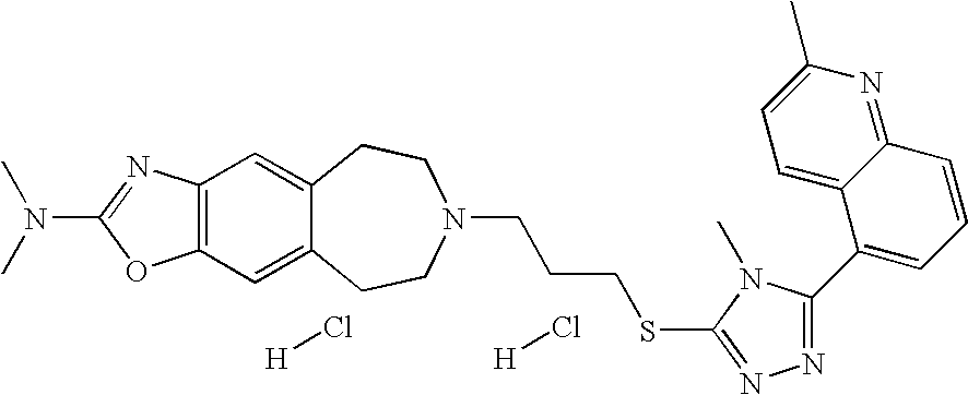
CN(C)C1=NC2=C(O1)C=C1C(=C2)CCN(CCCSC2=NN=C(C3=CC=CC4=NC(C)=CC=C43)N2C)CC1.[H]Cl.[H]Cl
